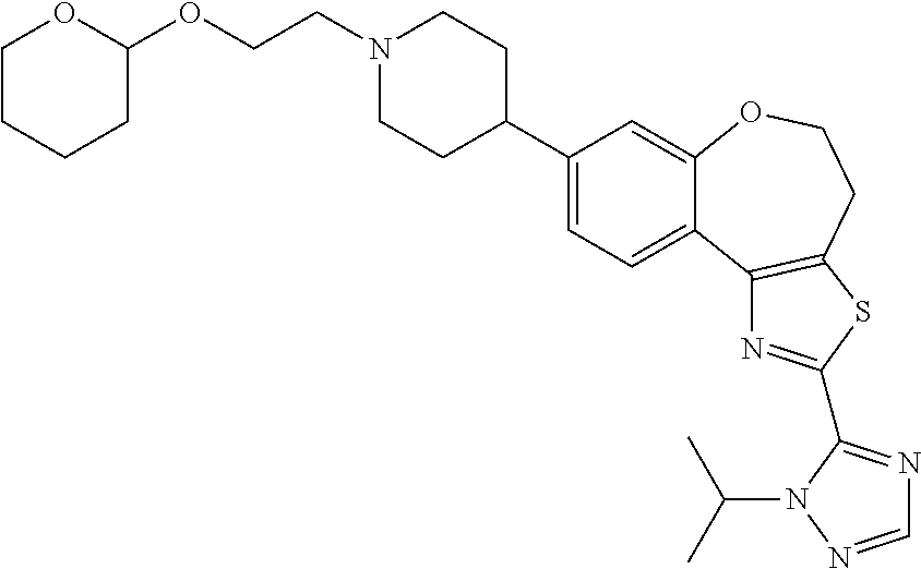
C1(C2CCN(CCOC3OCCCC3)CC2)=CC=C2C(=C1)OCCC1=C2N=C(C2=NC=NN2C(C)C)S1
